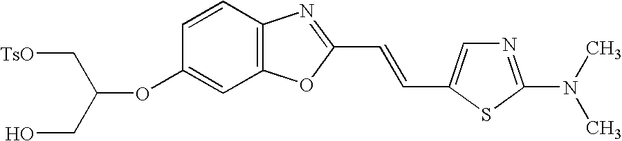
C(OC1=CC2=C(C=C1)N=C(C=CC1=CN=C(N(C)C)S1)O2)(CO)C[TsO]
